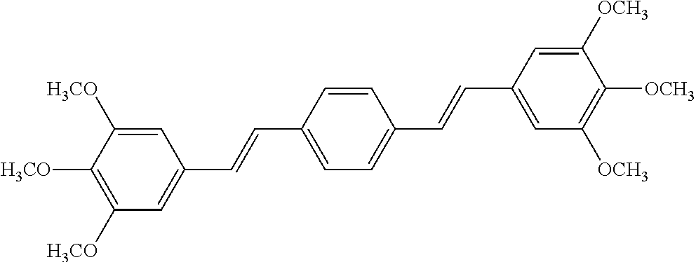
C1([H3CO])=C([H3CO])C=C(C=CC2=CC=C(C=CC3=CC([OCH3])=C([OCH3])C([OCH3])=C3)C=C2)C=C1[H3CO]
